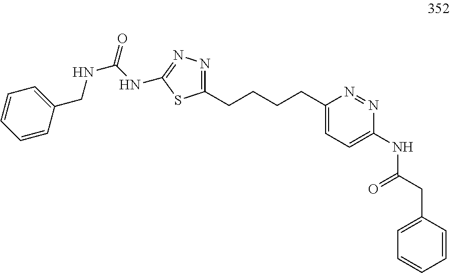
C1(CCCCC2=CC=C(NC(CC3=CC=CC=C3)=O)N=N2)=NN=C(NC(=O)NCC2=CC=CC=C2)S1
